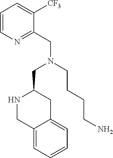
C1=CN=C(CN(CC2NCC3=CC=CC=C3C2)CCCCN)C([CF3])=C1
